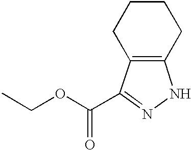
C12=C(CCCC1)NN=C2C(OCC)=O
